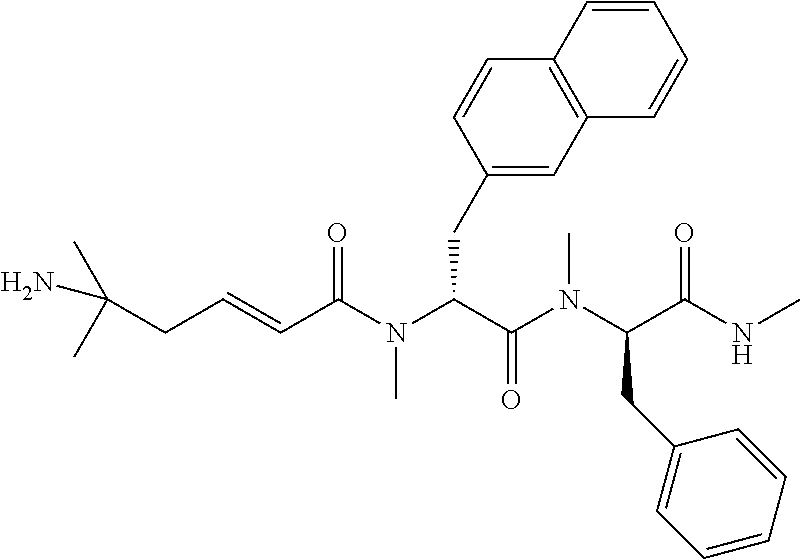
CC(C)(CC=CC(N(C(C(N(C(C(NC)=O)CC1=CC=CC=C1)C)=O)CC1=CC2=C(C=C1)C=CC=C2)C)=O)N
